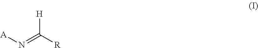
[A]N=C([R])[H]
